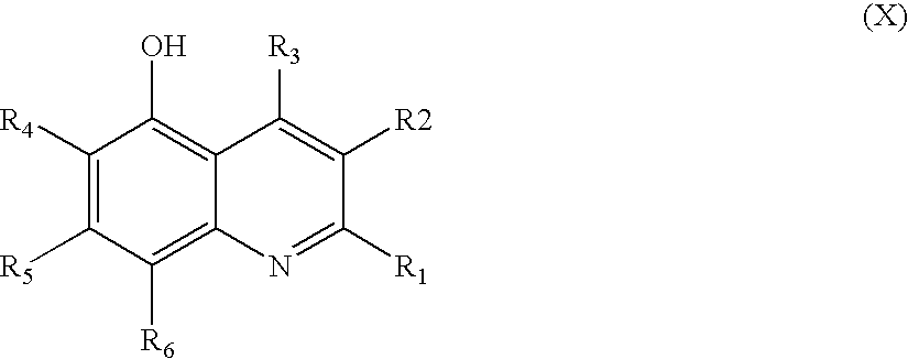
C1([R4])=C([R5])C([R6])=C2C(=C1O)C([R3])=C([R2])C([R1])=N2
